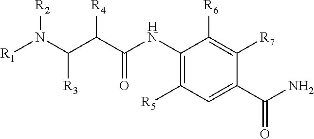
C1(NC(C(C(N([R1])[R2])[R3])[R4])=O)=C([R5])C=C(C(N)=O)C([R7])=C1[R6]
